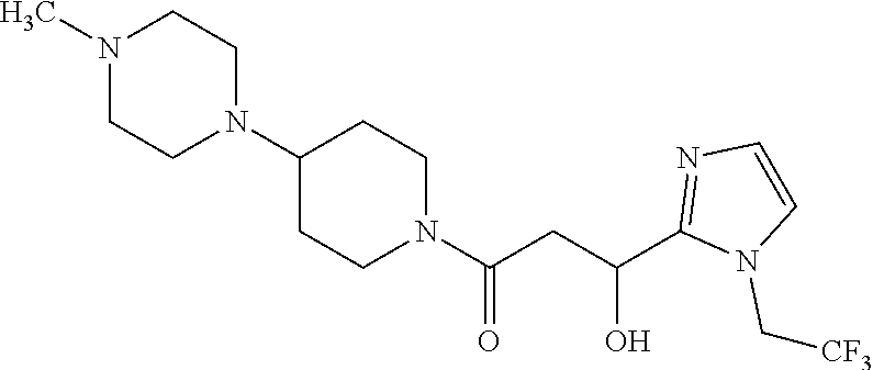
C1(N2CCN(C)CC2)CCN(C(CC(C2=NC=CN2C[CF3])O)=O)CC1
